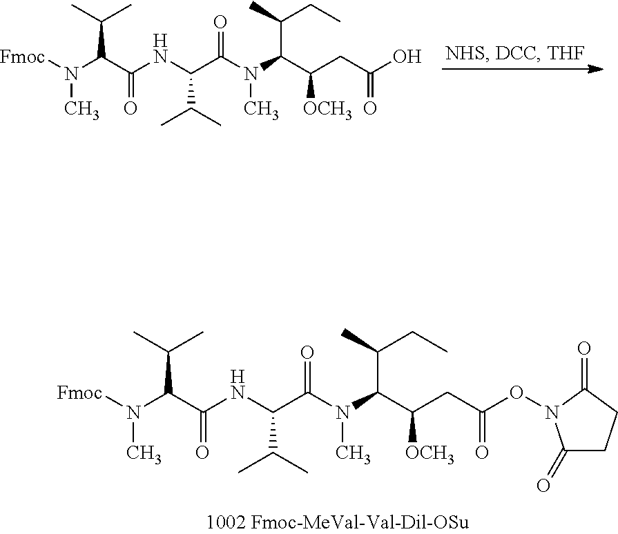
[Fmoc]N(C(C(NC(C(N(C(C(C)CC)C([OCH3])CC(=O)O)C)=O)C(C)C)=O)C(C)C)C.[Fmoc]N(C(C(NC(C(N(C(C(C)CC)C([OCH3])CC(=O)ON1C(=O)CCC1=O)C)=O)C(C)C)=O)C(C)C)C
